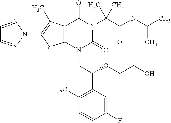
C12=C(C(C)=C(N3N=CC=N3)S1)C(=O)N(C(C(=O)NC(C)C)(C)C)C(=O)N2CC(C1=C(C)C=CC(F)=C1)OCCO
